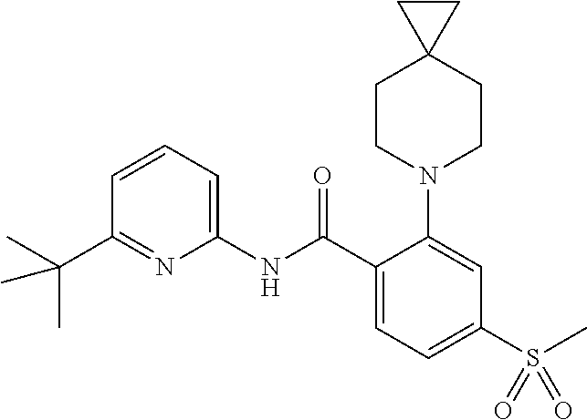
C1(C(C)(C)C)=NC(NC(C2=CC=C(S(C)(=O)=O)C=C2N2CCC3(CC2)CC3)=O)=CC=C1
